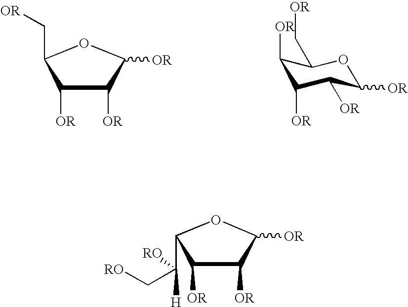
O1C(C[OR])C([OR])C([OR])C1[OR].C1([OR])C([OR])C([OR])C([OR])OC1C[OR].O1C(C([H])([RO])C[RO])C([OR])C([OR])C1[OR]
